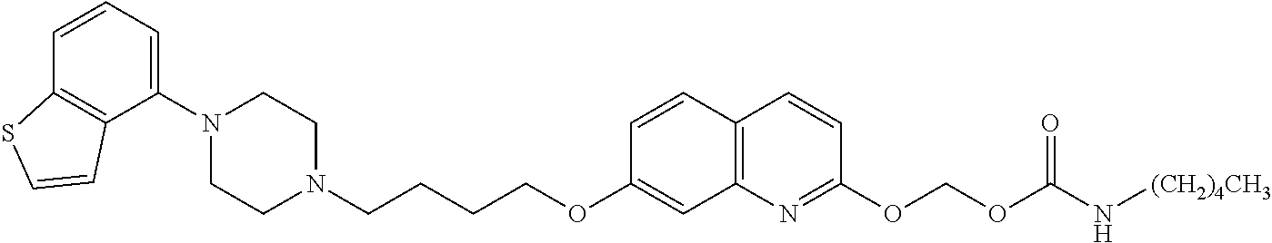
C1(N2CCN(CCCCOC3=CC4=C(C=C3)C=CC(OCOC(N[(CH2)4CH3])=O)=N4)CC2)=CC=CC2=C1C=CS2
